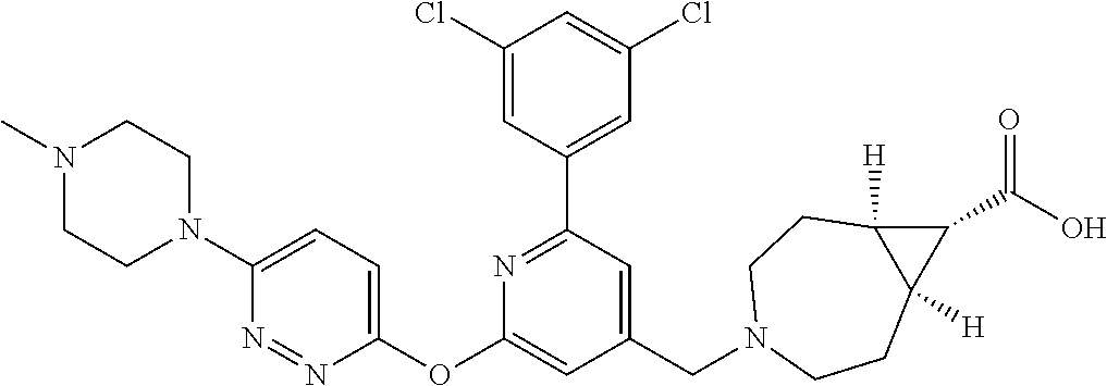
C1(Cl)=CC(C2=NC(OC3=CC=C(N4CCN(C)CC4)N=N3)=CC(CN3CCC4([H])C([H])(CC3)C4C(O)=O)=C2)=CC(Cl)=C1
